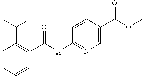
C1=CC=CC(C(NC2=NC=C(C(OC)=O)C=C2)=O)=C1C(F)F
